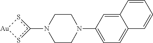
c1(N2CCN(C3=CC=C4C(=C3)C=CC=C4)CC2)s[Au]s1
